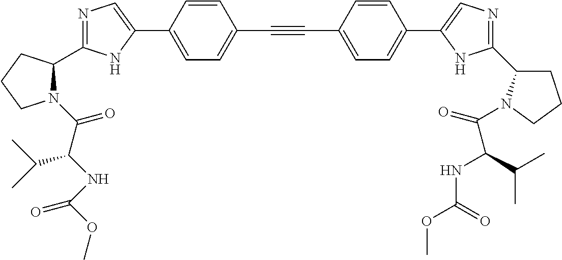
N1=C(C2N(C(C(NC(=O)OC)C(C)C)=O)CCC2)NC(C2=CC=C(C#CC3=CC=C(C4=CN=C(C5CCCN5C(=O)C(C(C)C)NC(=O)OC)N4)C=C3)C=C2)=C1
